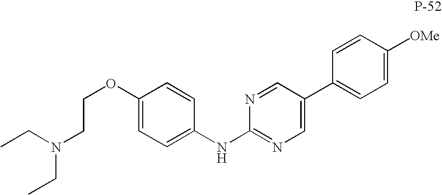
C1=CC([OMe])=CC=C1C1=CN=C(NC2=CC=C(OCCN(CC)CC)C=C2)N=C1
